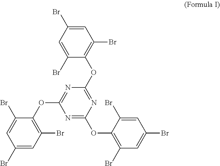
C1=C(Br)C(OC2=NC(OC3=C(Br)C=C(Br)C=C3Br)=NC(OC3=C(Br)C=C(Br)C=C3Br)=N2)=C(Br)C=C1Br
